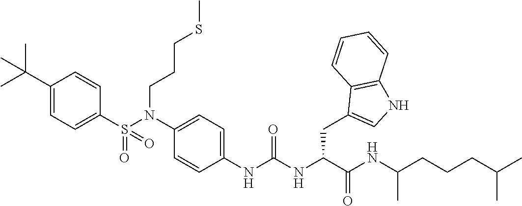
C1(S(N(C2=CC=C(NC(NC(C(NC(CCCC(C)C)C)=O)CC3=CNC4=C3C=CC=C4)=O)C=C2)CCCSC)(=O)=O)=CC=C(C(C)(C)C)C=C1
